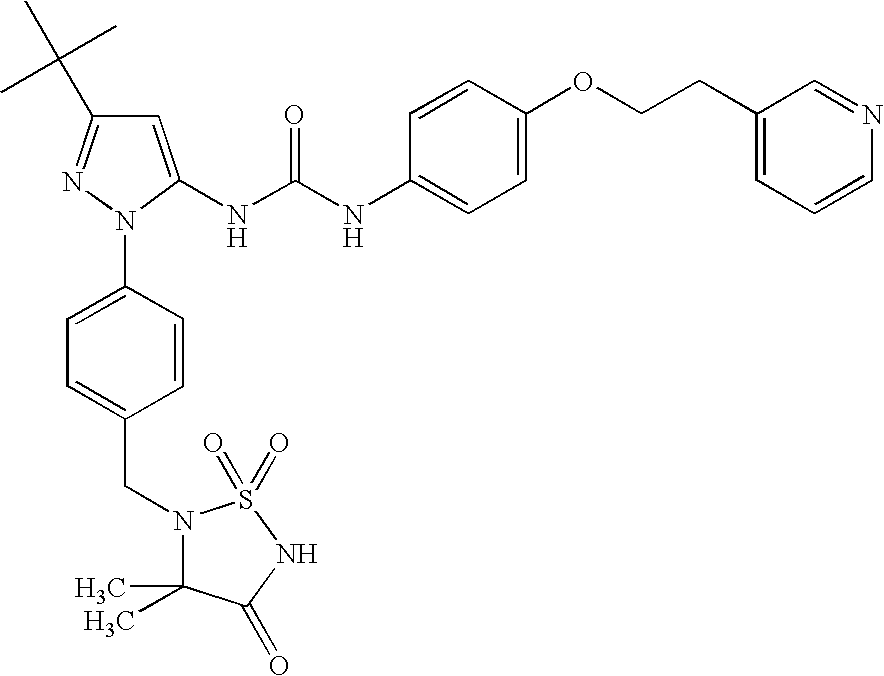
C1=C(NC(NC2=CC=C(OCCC3=CC=CN=C3)C=C2)=O)N(C2=CC=C(CN3C(C)(C)C(=O)NS3(=O)=O)C=C2)N=C1C(C)(C)C
